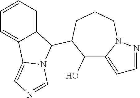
C1(O)C2=CC=NN2CCCC1C1C2=CC=CC=C2C2=CN=CN21
